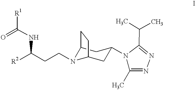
C12N(CCC([R2])NC([R1])=O)C(CC(N3C(C)=NN=C3C(C)C)C1)CC2
